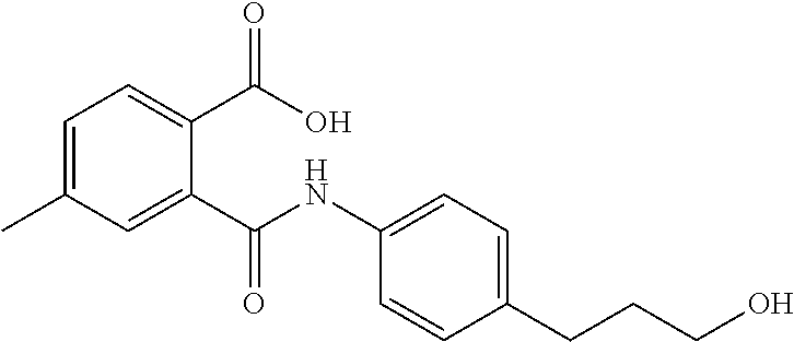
C1=C(C)C=C(C(=O)NC2=CC=C(CCCO)C=C2)C(C(=O)O)=C1
